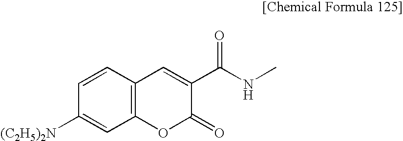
C1=CC2=C(C=C1[(C2H5)2N])OC(=O)C(C(NC)=O)=C2
